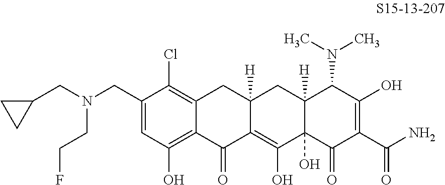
C12=C(Cl)C(CN(CC3CC3)CCF)=CC(O)=C1C(=O)C1=C(O)C3(O)C([H])(CC1([H])C2)C(N(C)C)C(O)=C(C(N)=O)C3=O
